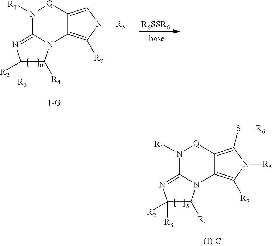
C1([R3])([R2])C([R4])N2C(=N1)N([R1])[Q]C1=C(S[R6])N([R5])C([R7])=C21.[(I)-C].C1([R3])([R2])C([R4])N2C(=N1)N([R1])[Q]C1=CN([R5])C([R7])=C21.[R6SSR6]
